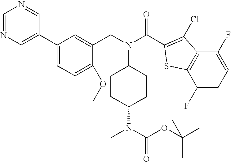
C1CC(N(C)C(OC(C)(C)C)=O)CCC1N(CC1=CC(C2=CN=CN=C2)=CC=C1OC)C(=O)C1=C(Cl)C2=C(C(F)=CC=C2F)S1
